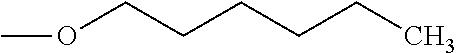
C(CCCCC)OC
